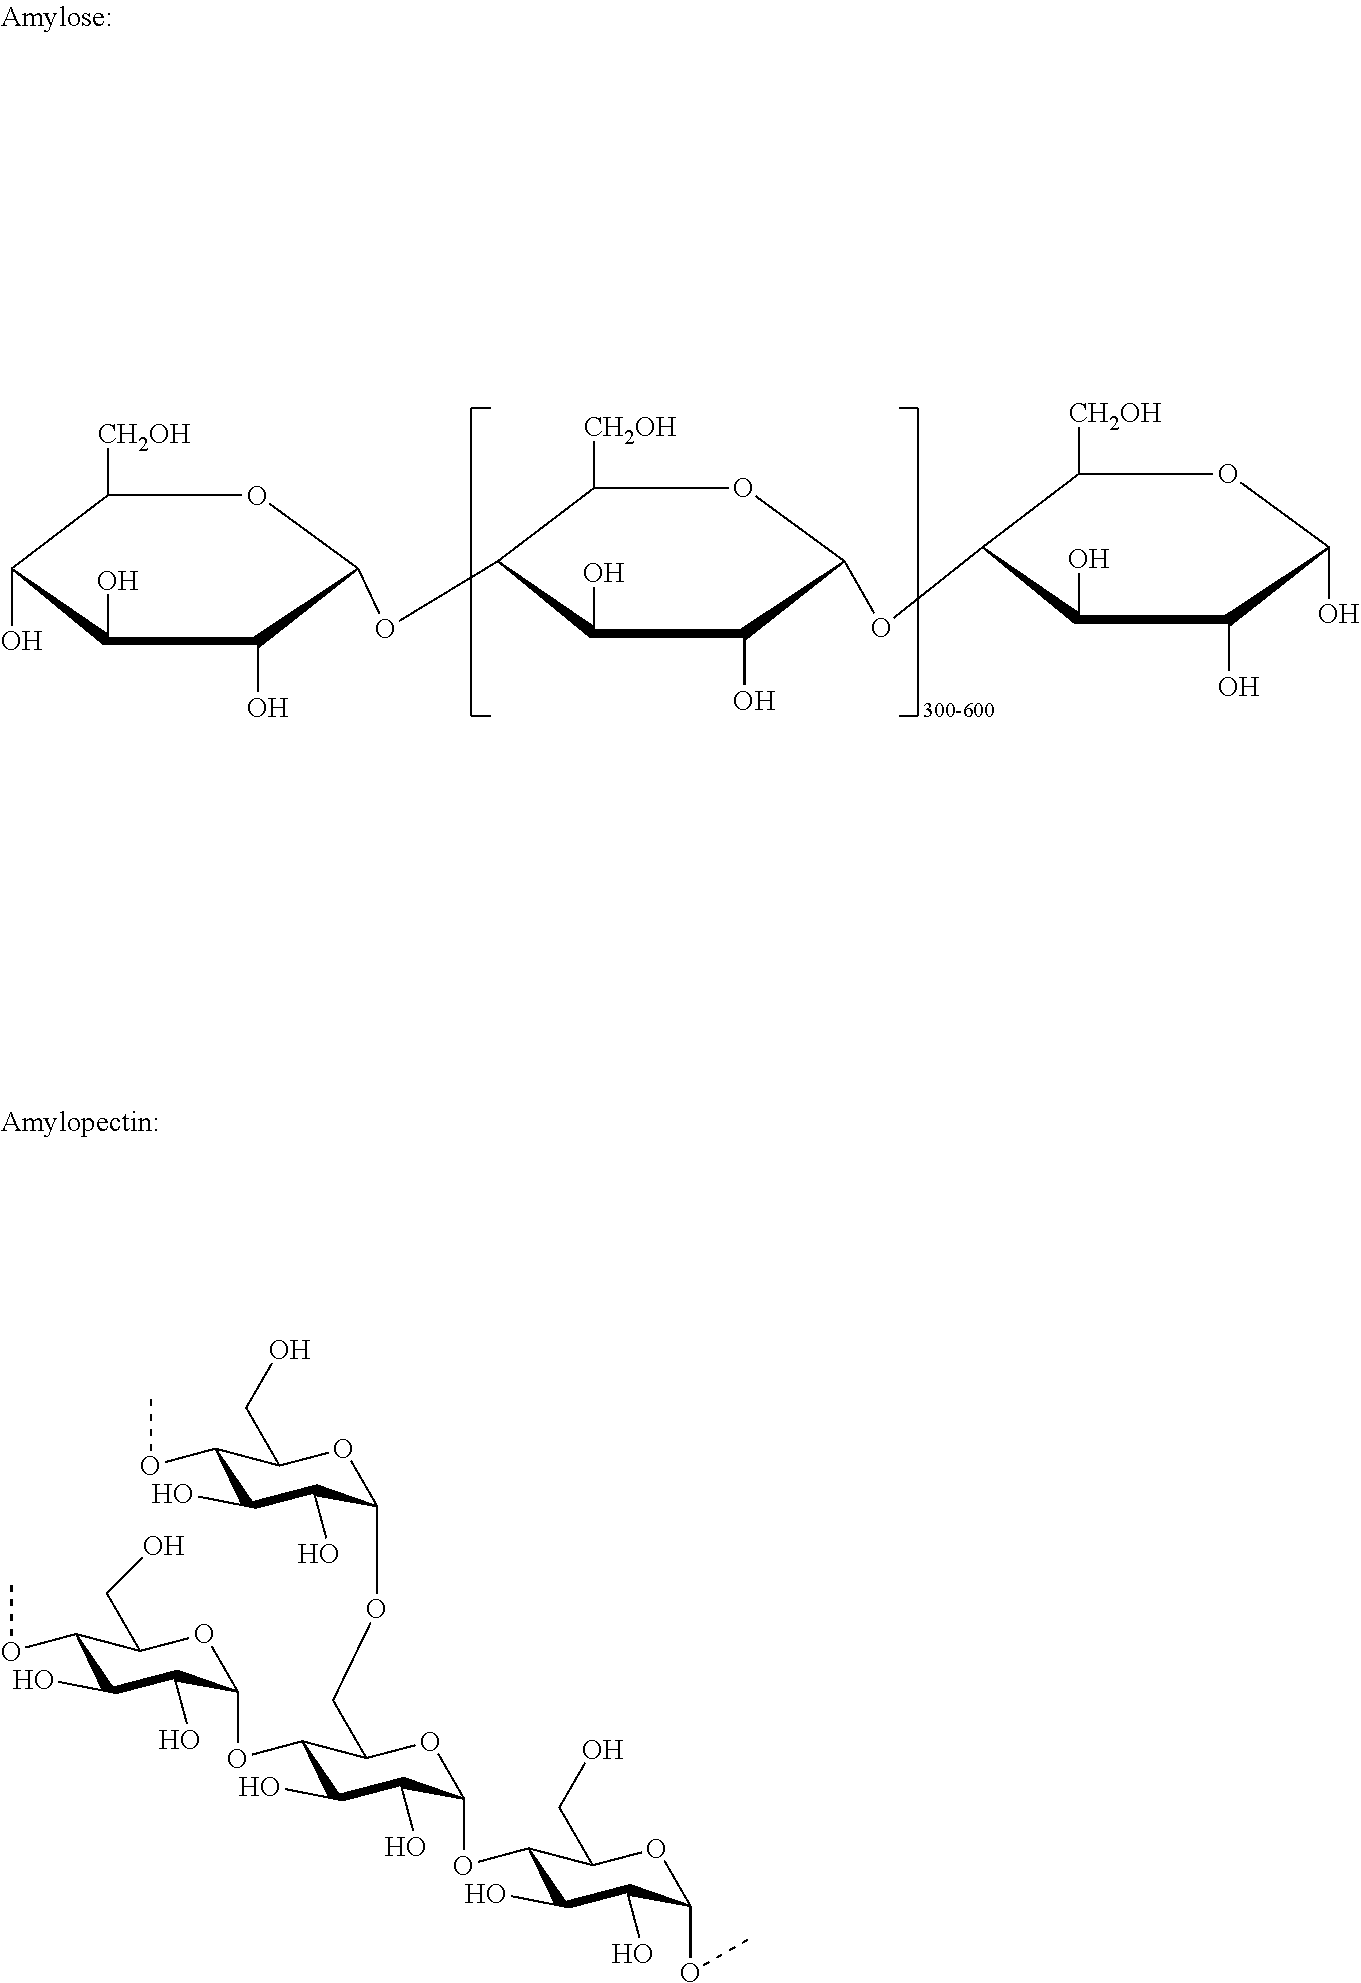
C1([CH2OH])C(O)C(O)C(O)C(OC2C([CH2OH])OC(OC3C([CH2OH])OC(O)C(O)C3O)C(O)C2O)O1.C1(OC)C(O)C(O)C(OCC2C(OC3C(O)C(O)C(OC)C(CO)O3)C(O)C(O)C(OC3C(O)C(O)C(OC)OC3CO)O2)OC1CO
